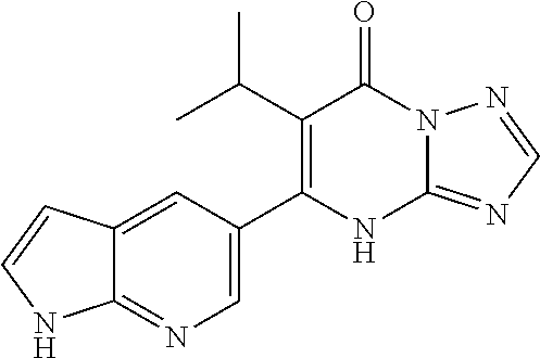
C12=NC=NN1C(=O)C(C(C)C)=C(C1=CN=C3C(=C1)C=CN3)N2
